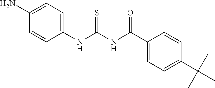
NC1=CC=C(NC(NC(C2=CC=C(C(C)(C)C)C=C2)=O)=S)C=C1
